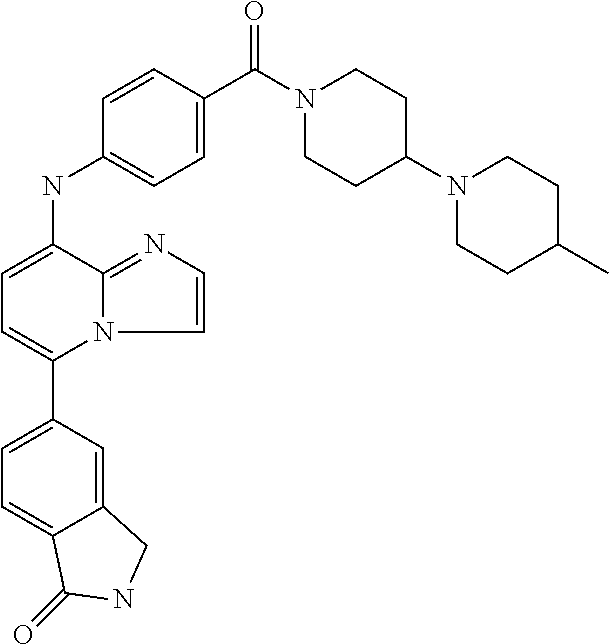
C1(C2=CC=C(NC3=CC=C(C(N4CCC(N5CCC(C)CC5)CC4)=O)C=C3)C3=NC=CN23)=CC=C2C(=C1)CNC2=O
